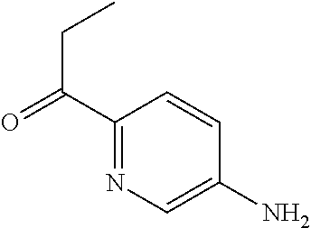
C1(C(=O)CC)=NC=C(N)C=C1
